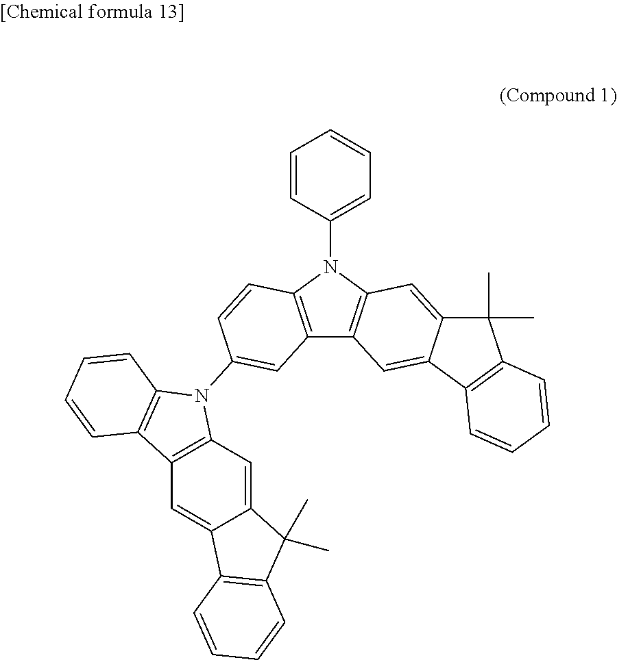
C12=C(N(C3=CC=CC=C3)C3=C1C=C1C(=C3)C(C)(C)C3=C1C=CC=C3)C=CC(N1C3=C(C4=C1C=C1C(=C4)C4=C(C1(C)C)C=CC=C4)C=CC=C3)=C2
